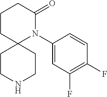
C1CNCCC12CCCC(=O)N2C1=CC(F)=C(F)C=C1
